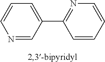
C1=CN=CC(C2=NC=CC=C2)=C1
